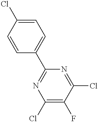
C1=CC(C2=NC(Cl)=C(F)C(Cl)=N2)=CC=C1Cl
